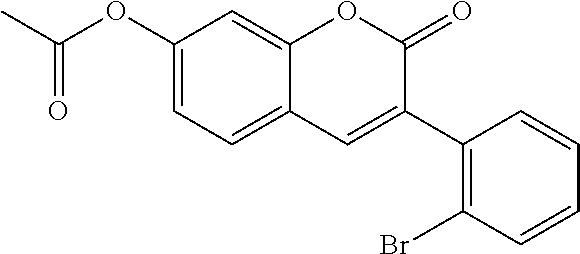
C1(OC(C)=O)=CC=C2C(=C1)OC(=O)C(C1=C(Br)C=CC=C1)=C2
